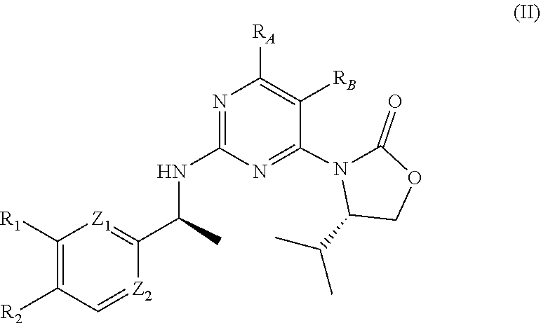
C1([R1])=C([R2])C=[Z2]C(C(C)NC2=NC([RA])=C([RB])C(N3C(C(C)C)COC3=O)=N2)=[Z1]1
